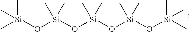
C[Si](C)(C)O[Si](C)(C)O[Si](C)(C)O[Si](C)(C)O[Si](C)(C)C
